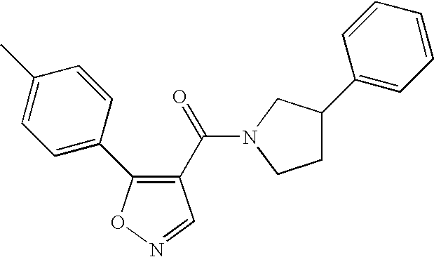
C1=C(C2=C(C(=O)N3CC(C4=CC=CC=C4)CC3)C=NO2)C=CC(C)=C1
